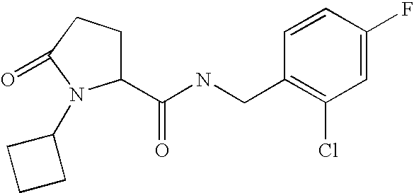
C(NCC1=C(Cl)C=C(F)C=C1)(=O)C1CCC(=O)N1C1CCC1
